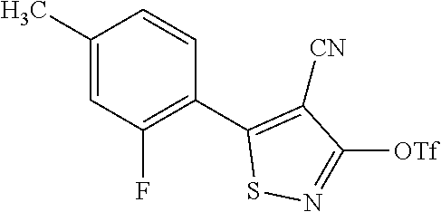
C1(C)=CC(F)=C(C2=C([CN])C([OTf])=NS2)C=C1
